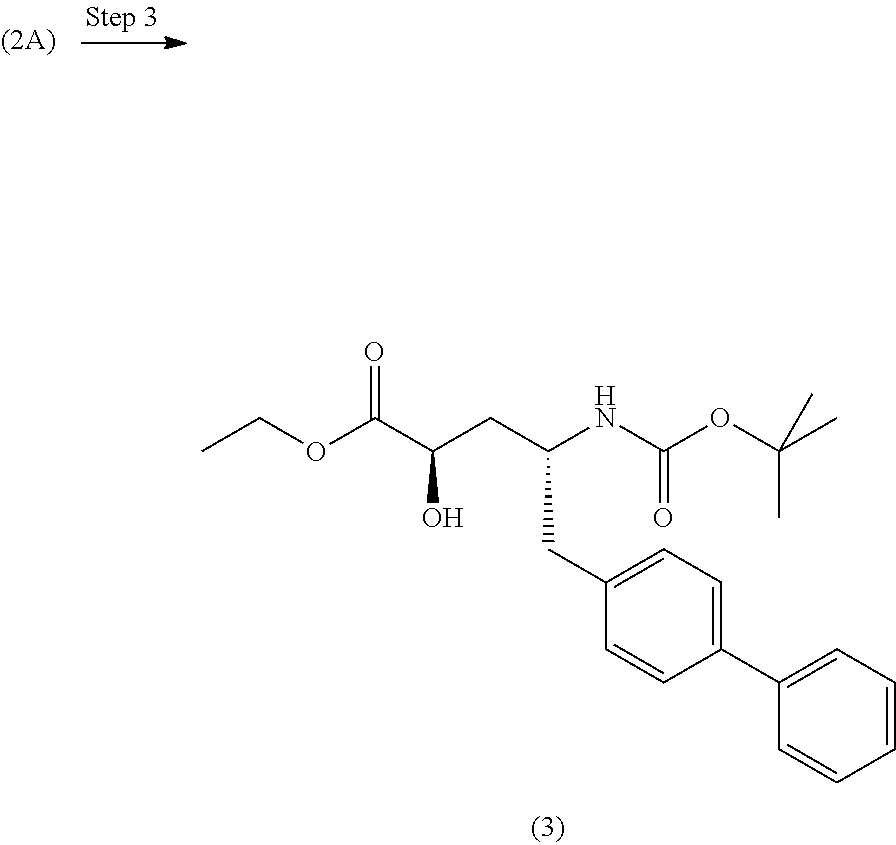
C1(CC(CC(C(OCC)=O)O)NC(OC(C)(C)C)=O)=CC=C(C2=CC=CC=C2)C=C1
